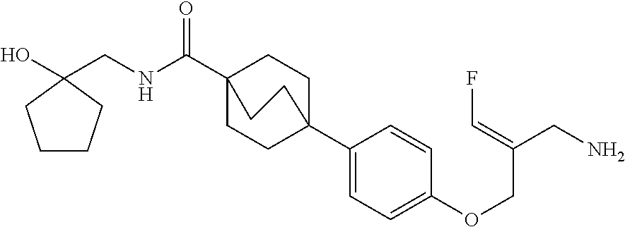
N(C(C12CCC(C3=CC=C(OCC(CN)=CF)C=C3)(CC1)CC2)=O)CC1(O)CCCC1
